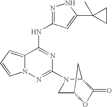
C12=CC=CN1N=C(N1C3CC(C1)OC3=O)N=C2NC1=NNC(C2(C)CC2)=C1
